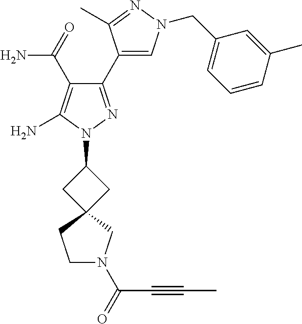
C1(C(N)=O)=C(N)N(C2CC3(C2)CCN(C(C#CC)=O)C3)N=C1C1=CN(CC2=CC=CC(C)=C2)N=C1C
